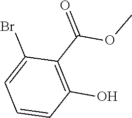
BrC1=CC=CC(O)=C1C(=O)OC
